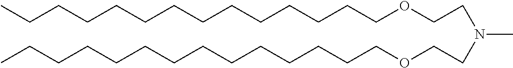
N(C)(CCOCCCCCCCCCCCCCC)CCOCCCCCCCCCCCCCC
